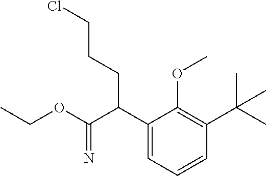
C1(C(C(OCC)=N)CCCCl)=CC=CC(C(C)(C)C)=C1OC
